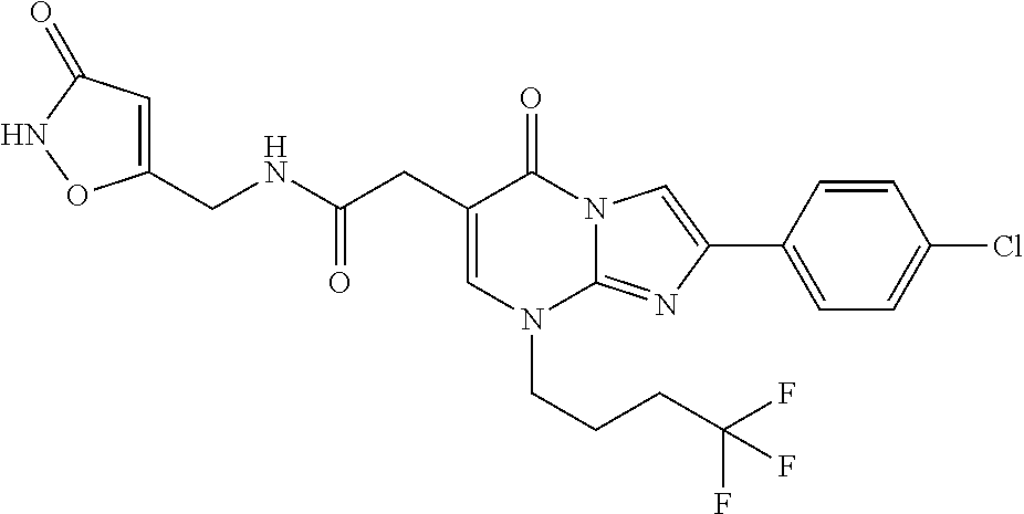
C1=C(CC(NCC2=CC(=O)NO2)=O)C(=O)N2C(=NC(C3=CC=C(Cl)C=C3)=C2)N1CCCC(F)(F)F
